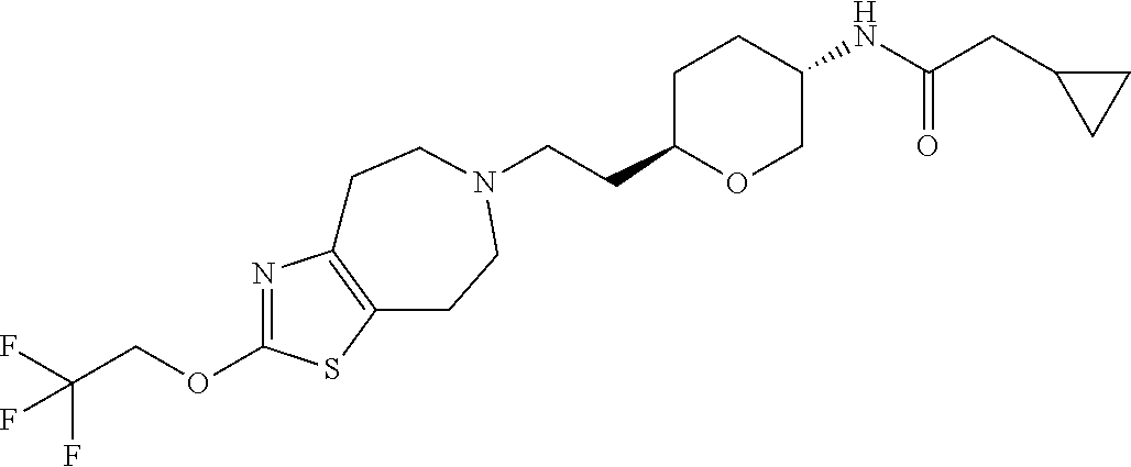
C(CC1OCC(NC(CC2CC2)=O)CC1)N1CCC2=C(N=C(OCC(F)(F)F)S2)CC1
